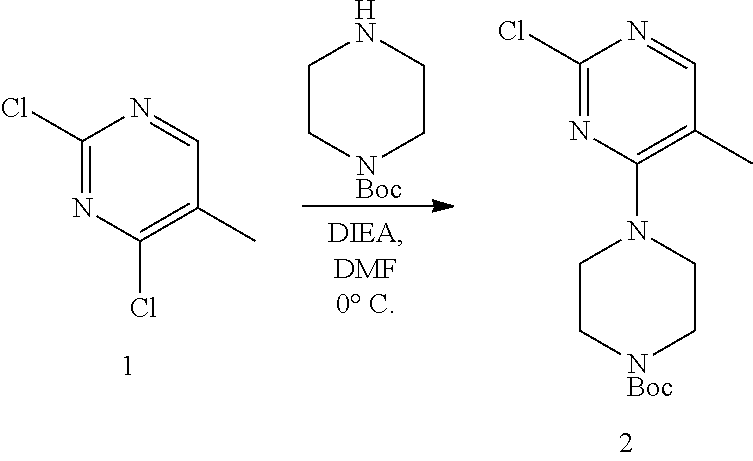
C1(Cl)=NC(Cl)=C(C)C=N1.C1(Cl)=NC(N2CC[NBoc]CC2)=C(C)C=N1.C1C[NBoc]CCN1
